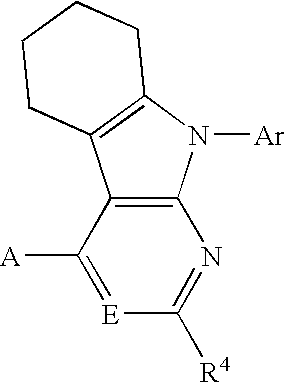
C12=C(C([A])=[E]C([R4])=N1)C1=C(N2[Ar])CCCC1
